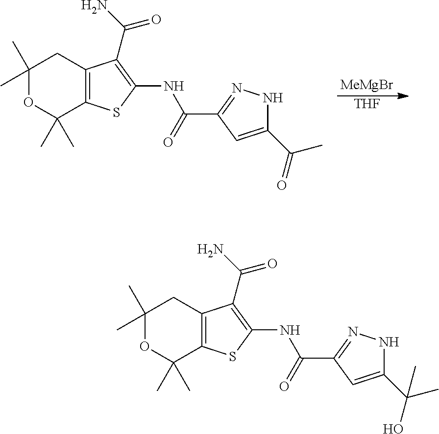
[MeMgBr].[THF].C1(C)(C)OC(C)(C)C2=C(C1)C(C(N)=O)=C(NC(=O)C1=NNC(C(=O)C)=C1)S2.C1(C)(C)OC(C)(C)C2=C(C1)C(C(N)=O)=C(NC(=O)C1=NNC(C(O)(C)C)=C1)S2
